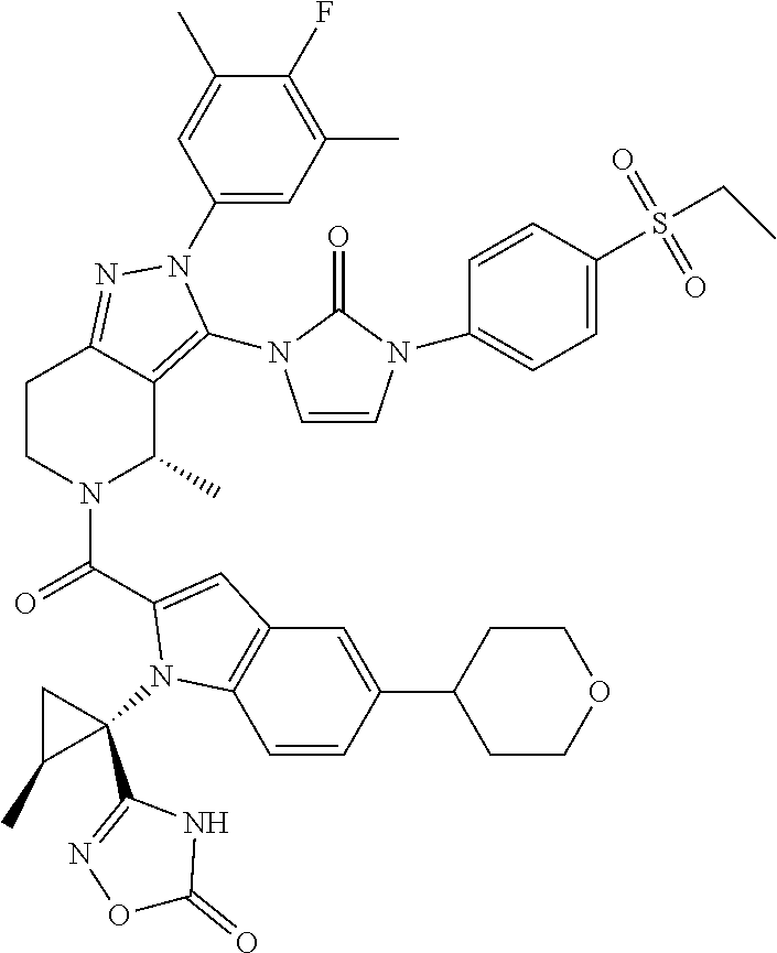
C1(F)=C(C)C=C(N2C(N3C=CN(C4=CC=C(S(CC)(=O)=O)C=C4)C3=O)=C3C(C)N(C(=O)C4=CC5=C(C=CC(C6CCOCC6)=C5)N4C4(C5=NOC(=O)N5)CC4C)CCC3=N2)C=C1C
